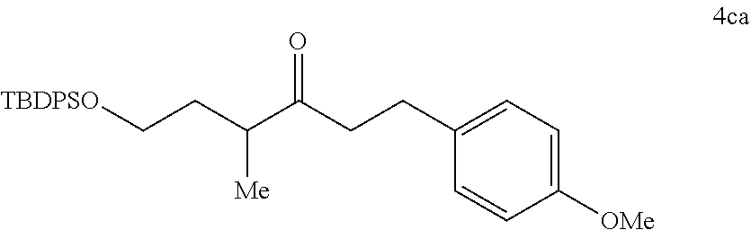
C1(CCC(C(CC[TBDPSO])[Me])=O)=CC=C([OMe])C=C1
